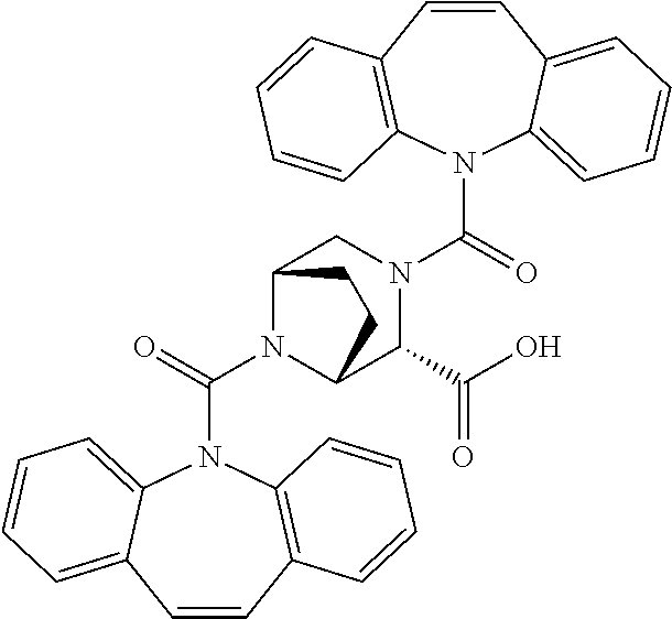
N1(C(=O)N2CC3N(C(=O)N4C5=CC=CC=C5C=CC5=C4C=CC=C5)C(C2C(O)=O)CC3)C2=CC=CC=C2C=CC2=C1C=CC=C2
